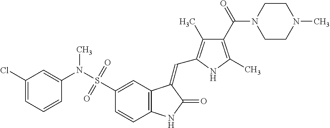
C1(Cl)=CC=CC(N(S(C2=CC3=C(C=C2)NC(=O)C3=CC2=C(C)C(C(=O)N3CCN(C)CC3)=C(C)N2)(=O)=O)C)=C1
